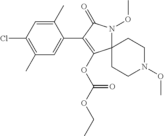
C12(N(OC)C(=O)C(C3=CC(C)=C(Cl)C=C3C)=C1OC(=O)OCC)CCN(OC)CC2
